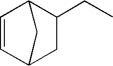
C1=CC2CC(CC)C1C2
